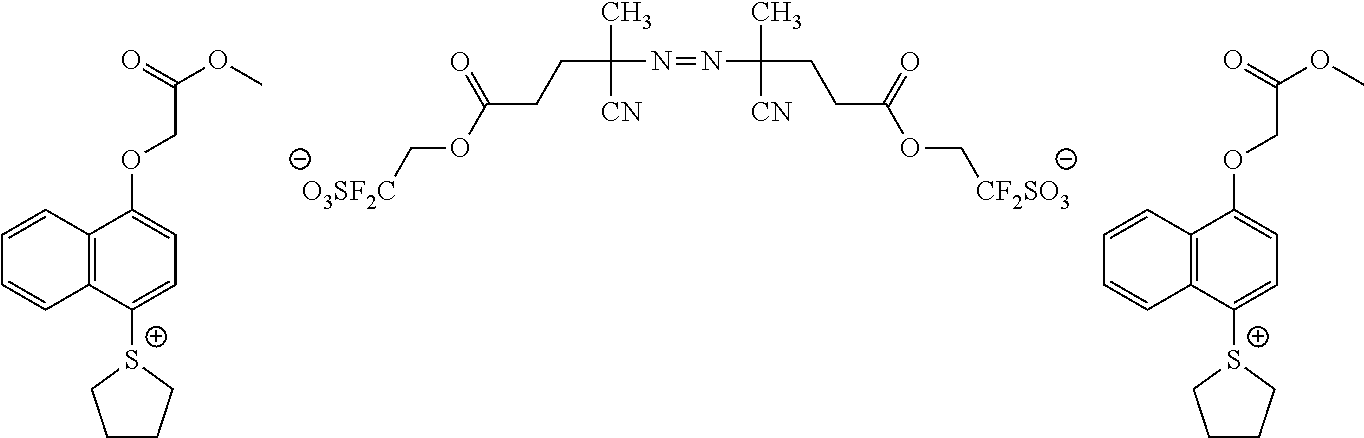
C(C(N=NC(CCC(OC[CF2SO3])=O)(C)[CN])(C)[CN])CC(OC[O3SF2C])=O.[S+]1(C2=CC=C(OCC(=O)OC)C3=C2C=CC=C3)CCCC1.[S+]1(C2=CC=C(OCC(=O)OC)C3=C2C=CC=C3)CCCC1
